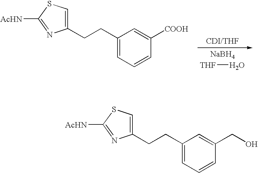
C1(CCC2=CC=CC([COOH])=C2)=CSC([AcHN])=N1.[NaBH4].[THF]O.C1(CCC2=CC=CC(CO)=C2)=CSC([AcHN])=N1
